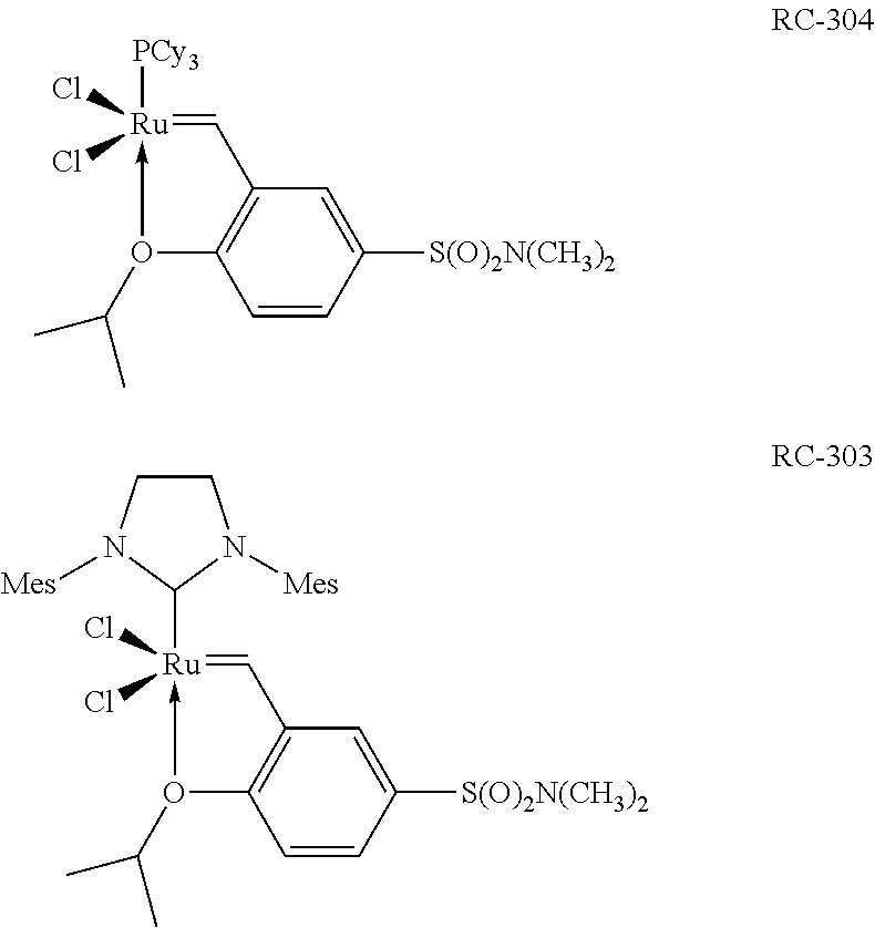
C1([S(O)2N(CH3)2])=CC2=C(C=C1)O(C(C)C)->[Ru](Cl)(Cl)([PCy3])=C2.C1([S(O)2N(CH3)2])=CC2=C(C=C1)O(C(C)C)->[Ru](Cl)(Cl)(C1N([Mes])CCN1[Mes])=C2
